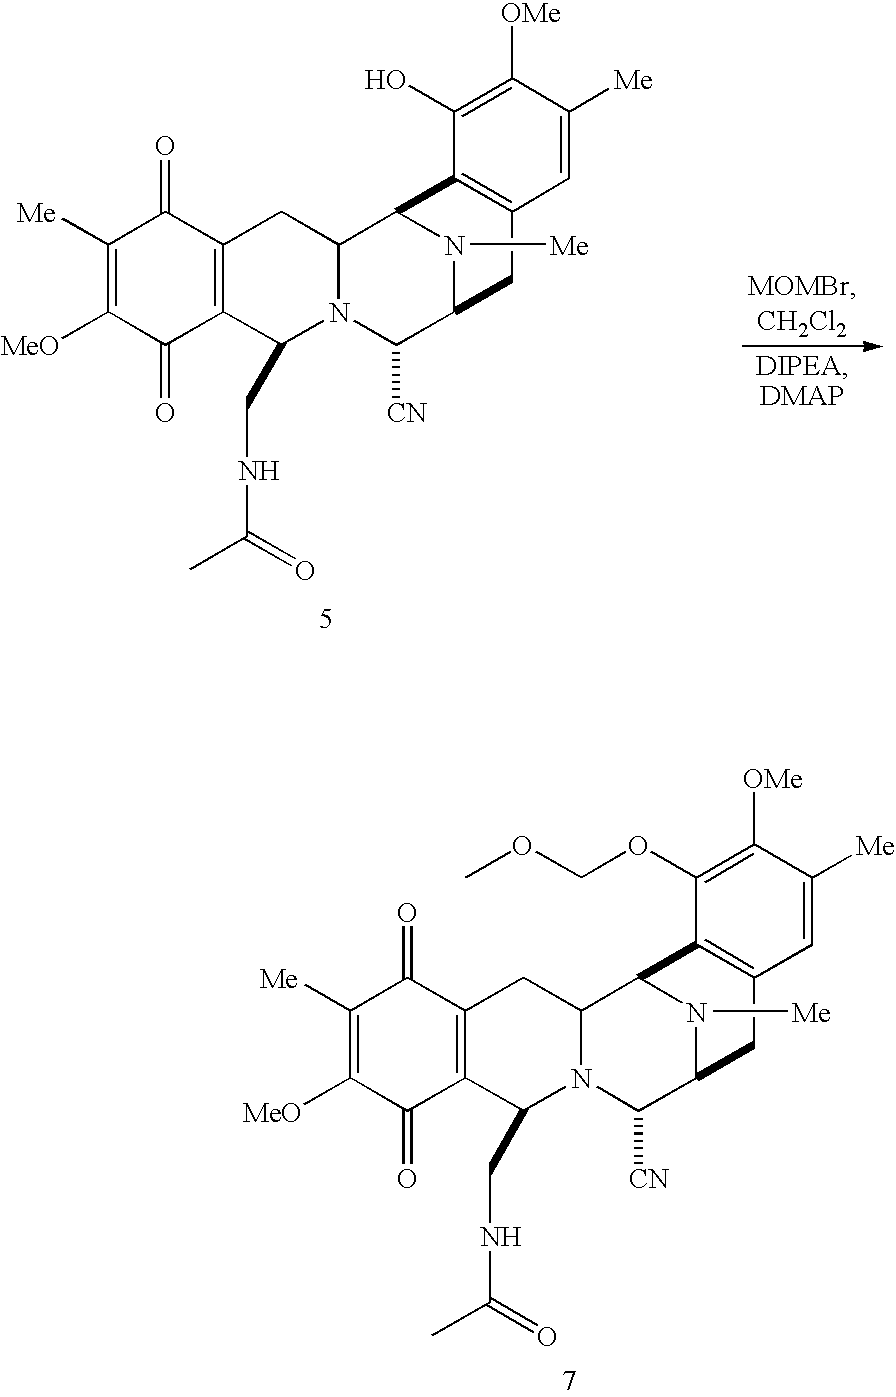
C1([Me])=C([MeO])C(=O)C2=C(C1=O)CC1N(C([CN])C3N([Me])C1C1=C(C3)C=C([Me])C([OMe])=C1O)C2CNC(C)=O.C1([Me])=C([MeO])C(=O)C2=C(C1=O)CC1N(C([CN])C3N([Me])C1C1=C(C3)C=C([Me])C([OMe])=C1OCOC)C2CNC(C)=O
